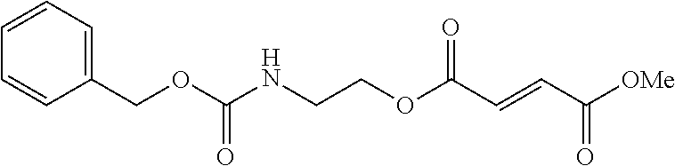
C(NCCOC(C=CC([OMe])=O)=O)(OCC1=CC=CC=C1)=O
